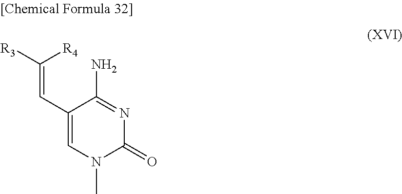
C(=CC1=CN(C)C(=O)N=C1N)([R4])[R3]
